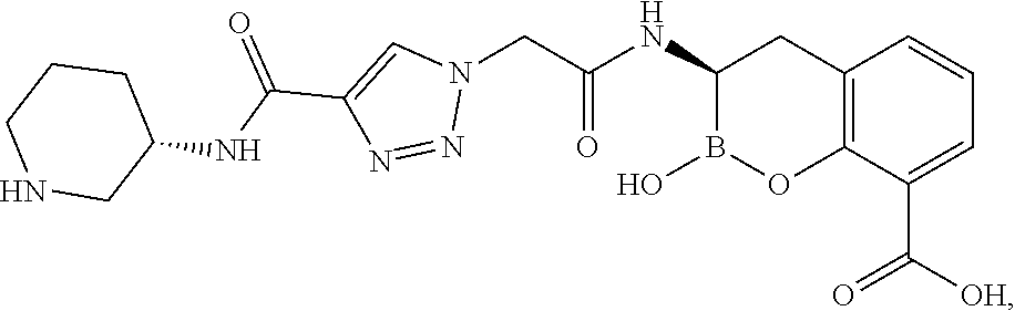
C12=C(C(C(=O)[OH])=CC=C1)OB(O)C(NC(CN1C=C(C(NC3CCCNC3)=O)N=N1)=O)C2
